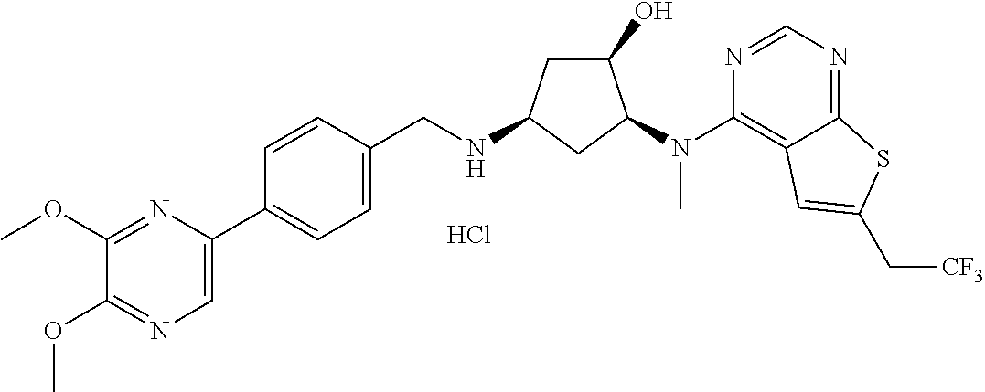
C1(OC)=NC=C(C2=CC=C(CNC3CC(O)C(N(C4=C5C(=NC=N4)SC(C[CF3])=C5)C)C3)C=C2)N=C1OC.Cl
